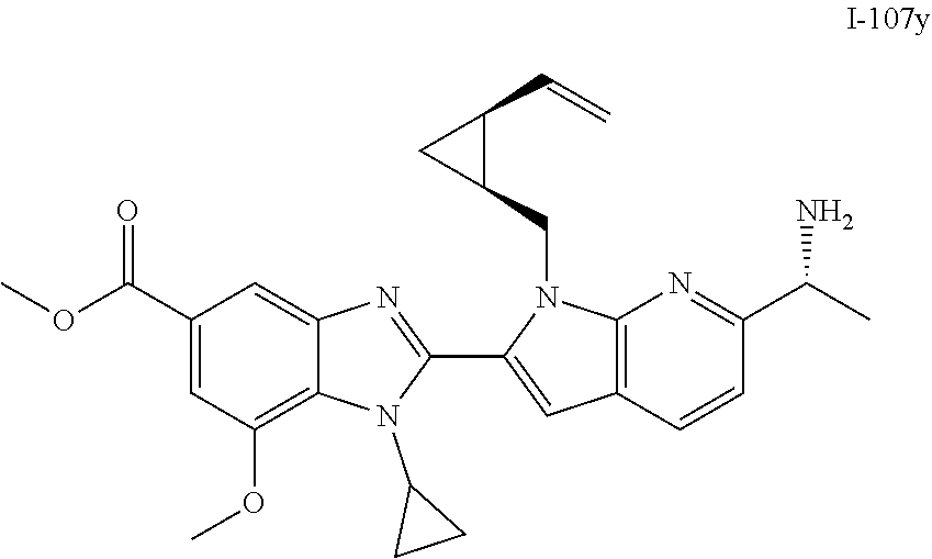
C1(C(OC)=O)=CC(OC)=C2C(=C1)N=C(C1=CC3=C(N1CC1C(C=C)C1)N=C(C(C)N)C=C3)N2C1CC1
